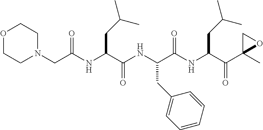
N(C(C(NC(C(NC(C(C1(C)OC1)=O)CC(C)C)=O)CC1=CC=CC=C1)=O)CC(C)C)C(CN1CCOCC1)=O
